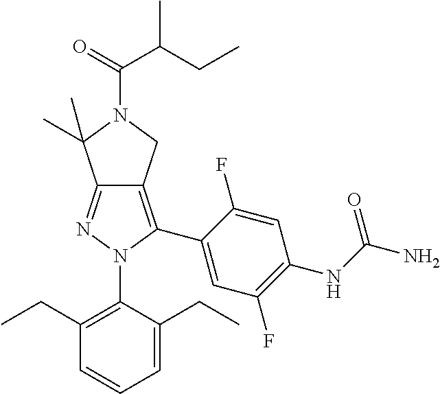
C1(CC)=C(N2C(C3=CC(F)=C(NC(N)=O)C=C3F)=C3C(=N2)C(C)(C)N(C(C(CC)C)=O)C3)C(CC)=CC=C1
